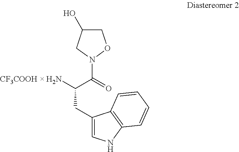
C1(CC([CF3COOH  H2N])C(=O)N2OCC(O)C2)=CNC2=C1C=CC=C2
